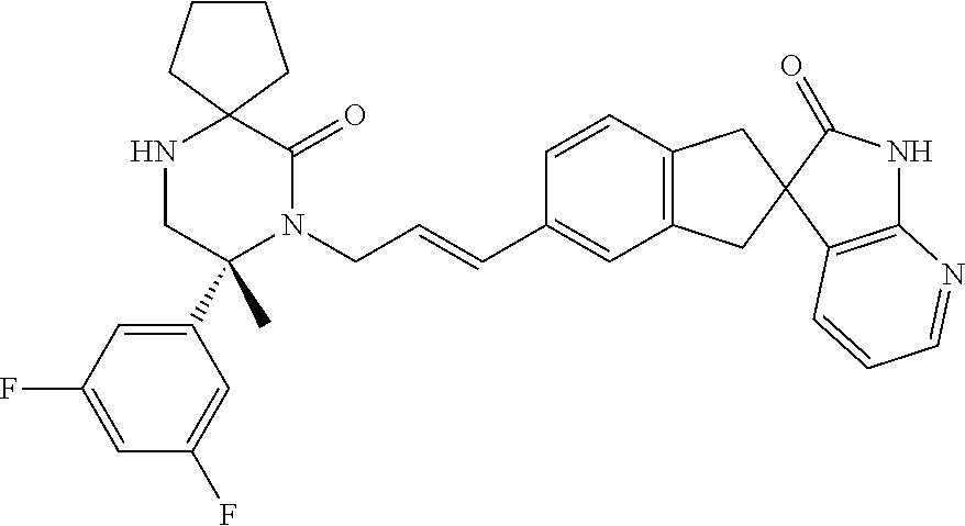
C1CCC2(C1)NCC(C1=CC(F)=CC(F)=C1)(C)N(CC=CC1=CC3=C(C=C1)CC1(C3)C(=O)NC3=C1C=CC=N3)C2=O
